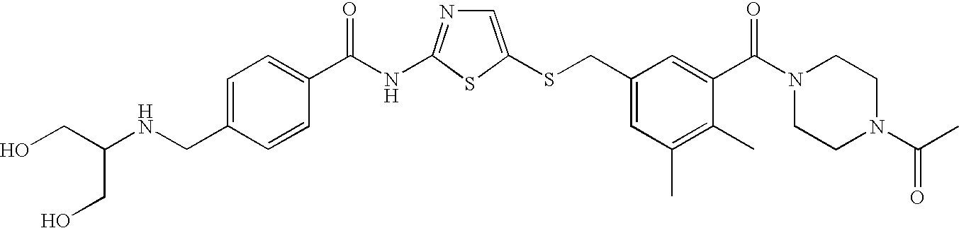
C1=C(SCC2=CC(C)=C(C)C(C(N3CCN(C(=O)C)CC3)=O)=C2)SC(NC(=O)C2=CC=C(CNC(CO)CO)C=C2)=N1
